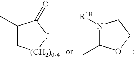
N1([R18])C(C)OCC1.C1(C)C[(CH2)0-4][J]C1=O
